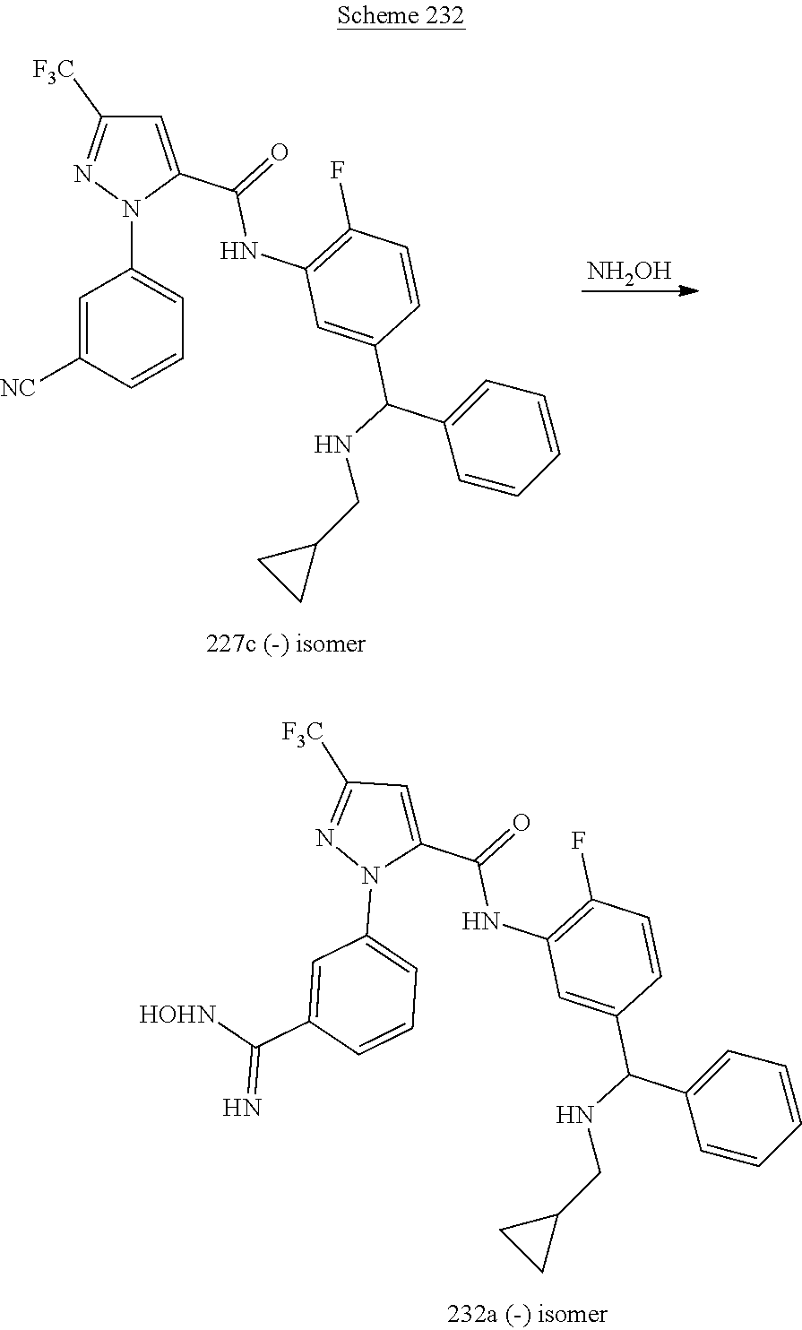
C1=C([NC])C=CC=C1N1C(C(=O)NC2=C(F)C=CC(C(NCC3CC3)C3=CC=CC=C3)=C2)=CC([F3C])=N1.[NH2OH].C1=C(C([HOHN])=N)C=CC=C1N1C(C(=O)NC2=C(F)C=CC(C(NCC3CC3)C3=CC=CC=C3)=C2)=CC([F3C])=N1
